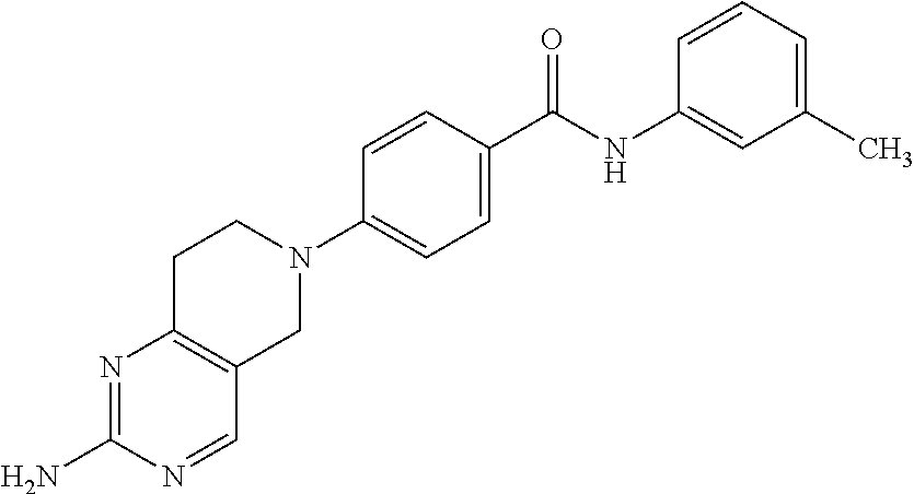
N1=C(N)N=CC2=C1CCN(C1=CC=C(C(NC3=CC(C)=CC=C3)=O)C=C1)C2
